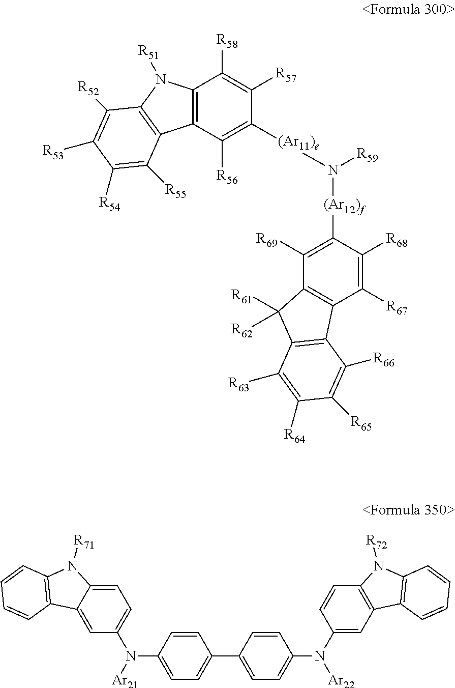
C12=C(C([R56])=C([(Ar11)e]N([(Ar12)f]C3=C([R69])C4=C(C([R67])=C3[R68])C3=C(C4([R61])[R62])C([R63])=C([R64])C([R65])=C3[R66])[R59])C([R57])=C1[R58])C1=C(N2[R51])C([R52])=C([R53])C([R54])=C1[R55].C1=CC(N(C2=CC=C3C(=C2)C2=C(N3[R71])C=CC=C2)[Ar21])=CC=C1C1=CC=C(N(C2=CC3=C(C=C2)N([R72])C2=C3C=CC=C2)[Ar22])C=C1
